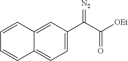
C1=C(C(C([OEt])=O)=[N2])C=C2C(=C1)C=CC=C2
